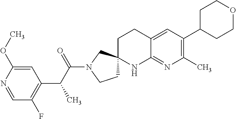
C1CN(C(C(C2=C(F)C=NC(OC)=C2)C)=O)CC12CCC1=CC(C3CCOCC3)=C(C)N=C1N2
